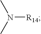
[R14]N(C)C
